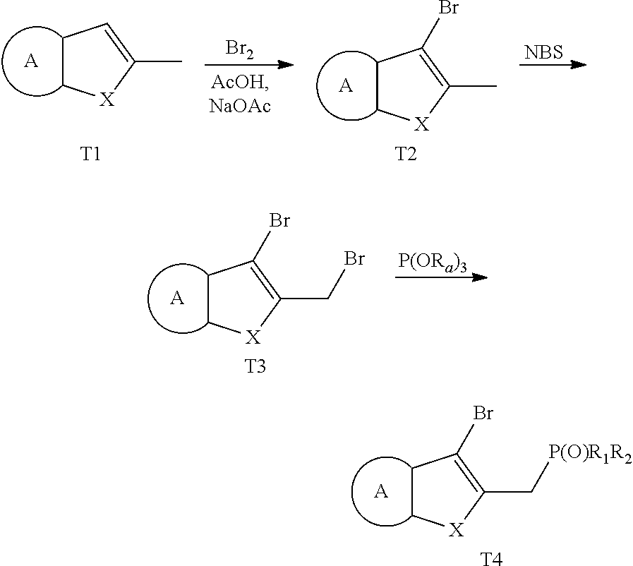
[Br2].[NBS].C1CC=C(C)[X]1.[A].[T1].C1CC(Br)=C(C)[X]1.[A].[T2].[P(ORa)3].C1CC(Br)=C(CBr)[X]1.[A].[T3].C1CC(Br)=C(C[P(O)R1R2])[X]1.[A].[T4]
